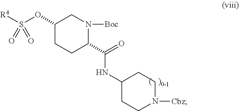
C1(OS([R4])(=O)=O)CCC(C(=O)NC2CCN([Cbz])CC2)N([Boc])C1
